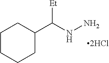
C1CCCC(C(NN)[Et])C1
